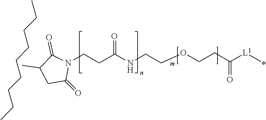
CC1CC(=O)N(CCC(NCCOCCC([L1]C)=O)=O)C1=O.CCCCCCCCC
